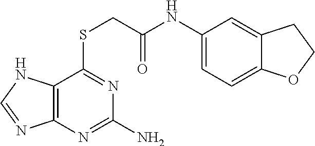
C1(NC(CSC2=NC(N)=NC3=C2NC=N3)=O)=CC=C2C(=C1)CCO2
